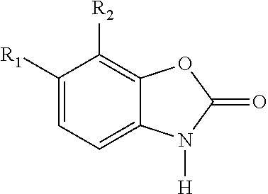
C1([R1])=CC=C2C(=C1[R2])OC(=O)N2[H]
